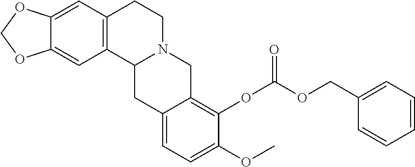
C12=CC3=C(C=C1OCO2)CCN1C3CC2=CC=C(OC)C(OC(OCC3=CC=CC=C3)=O)=C2C1
